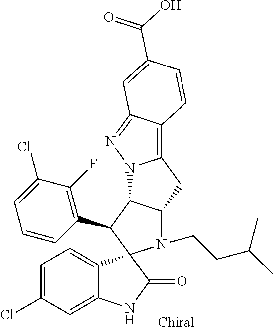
C1=C(Cl)C=C2C(=C1)C1(C(=O)N2)N(CCC(C)C)C2C(C1C1=C(F)C(Cl)=CC=C1)N1C(=C3C(=N1)C=C(C(=O)O)C=C3)C2
